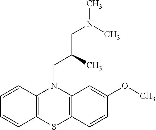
C12=C(SC3=C(N1CC(CN(C)C)C)C=C(OC)C=C3)C=CC=C2
